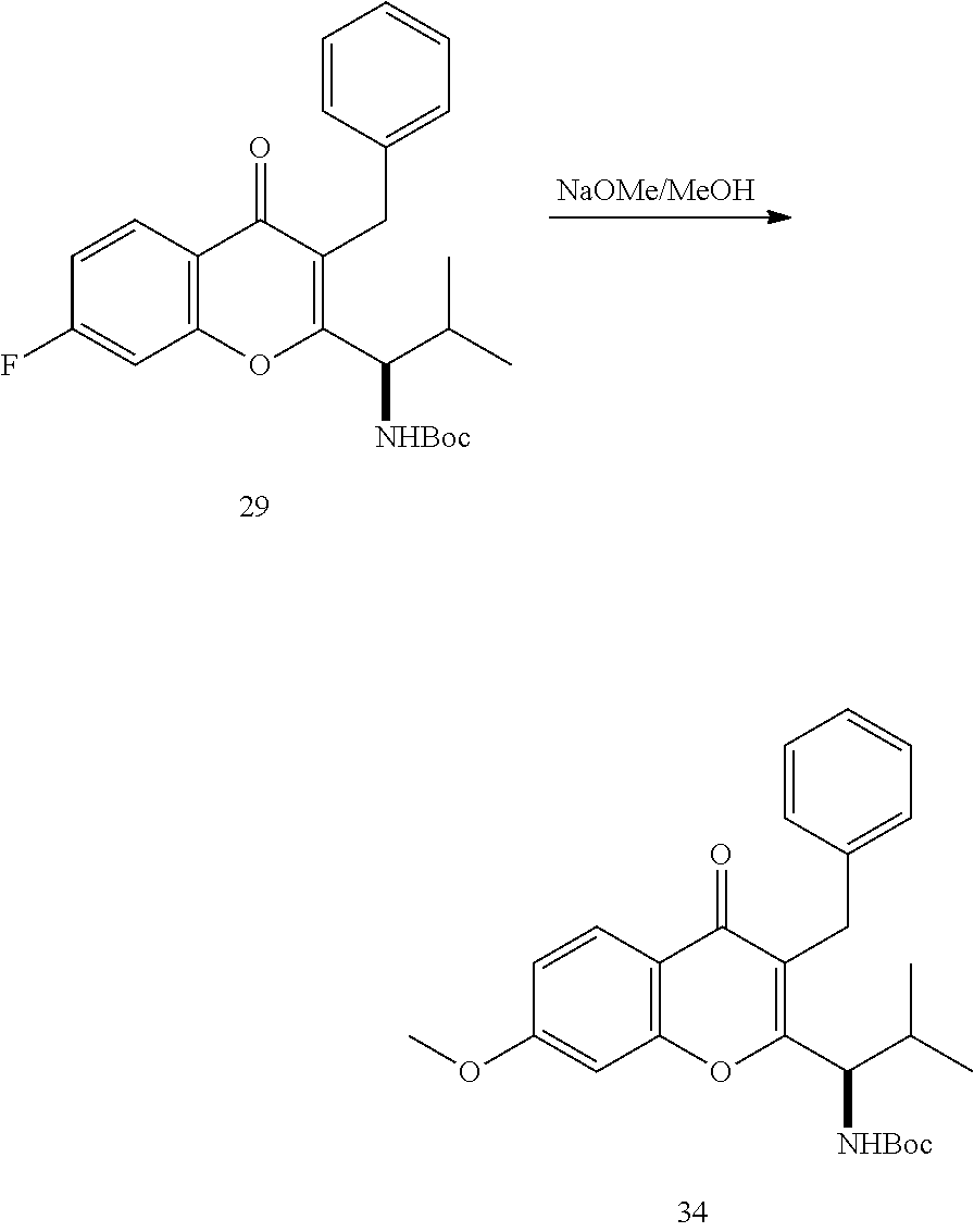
C12=C(C=CC(OC)=C1)C(=O)C(CC1=CC=CC=C1)=C(C(C(C)C)[NHBoc])O2.C12=C(C=CC(F)=C1)C(=O)C(CC1=CC=CC=C1)=C(C(C(C)C)[NHBoc])O2
